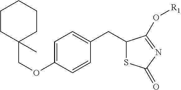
C1(OCC2(C)CCCCC2)=CC=C(CC2SC(=O)N=C2O[R1])C=C1
